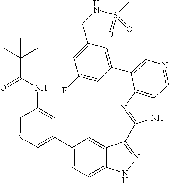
C1(C2=CN=CC(NC(C(C)(C)C)=O)=C2)=CC=C2C(=C1)C(C1=NC3=C(N1)C=NC=C3C1=CC(CNS(C)(=O)=O)=CC(F)=C1)=NN2
